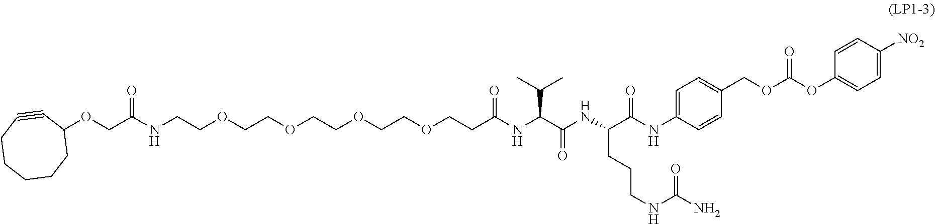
C(OCCC(NC(C(NC(C(NC1=CC=C(COC(OC2=CC=C([NO2])C=C2)=O)C=C1)=O)CCCNC(N)=O)=O)C(C)C)=O)COCCOCCOCCNC(COC1C#CCCCCC1)=O
